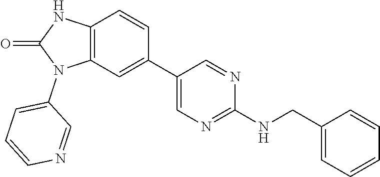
C12=C(C=CC(C3=CN=C(NCC4=CC=CC=C4)N=C3)=C1)NC(=O)N2C1=CC=CN=C1
